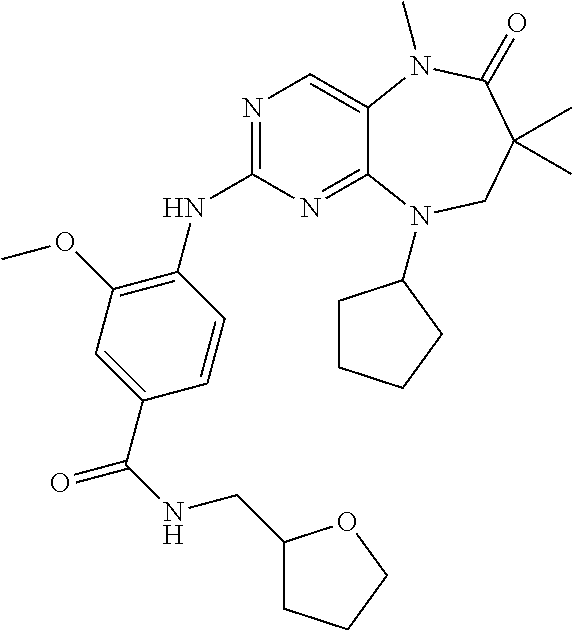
N1=C(NC2=C(OC)C=C(C(NCC3CCCO3)=O)C=C2)N=C2C(=C1)N(C)C(=O)C(C)(C)CN2C1CCCC1
